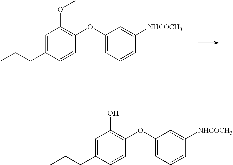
C1=C(OC2=C(OC)C=C(CCC)C=C2)C=C([NHCOCH3])C=C1.C1=C(OC2=C(O)C=C(CCC)C=C2)C=C([NHCOCH3])C=C1
